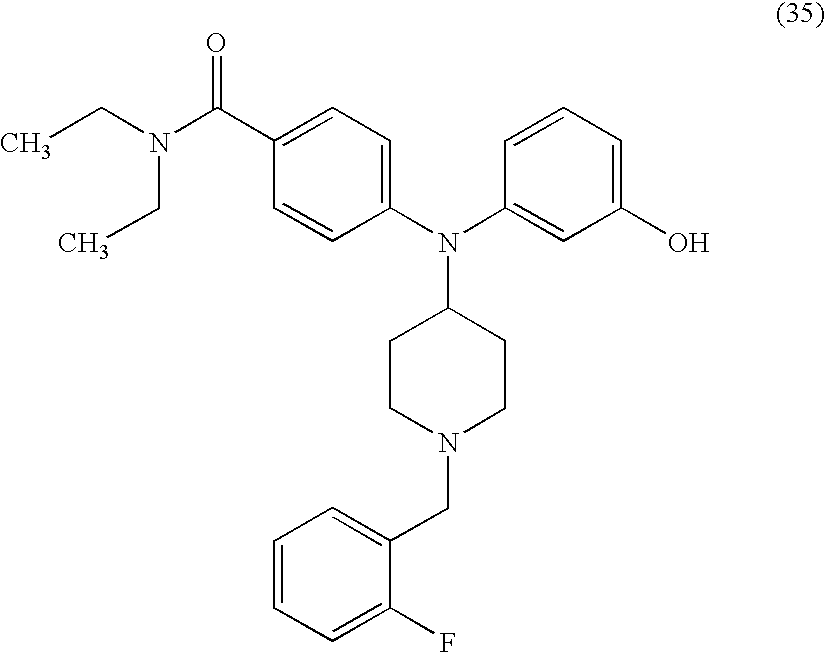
C1=CC(N(C2=CC(O)=CC=C2)C2CCN(CC3=CC=CC=C3F)CC2)=CC=C1C(N(CC)CC)=O
